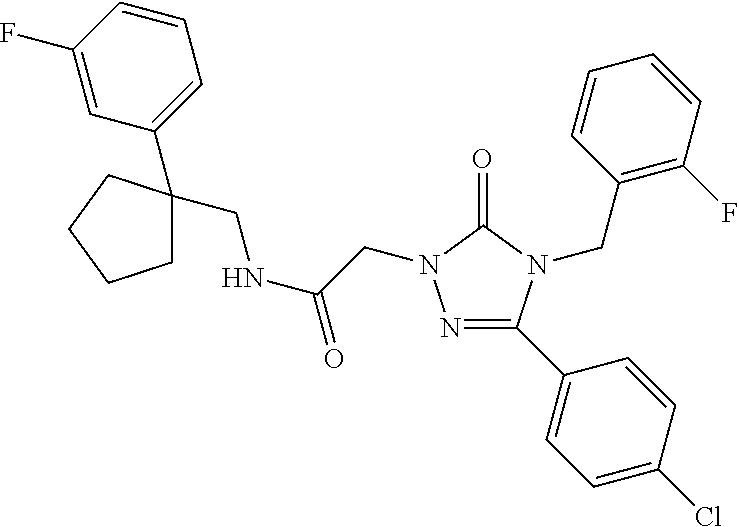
N1=C(C2=CC=C(Cl)C=C2)N(CC2=C(F)C=CC=C2)C(=O)N1CC(=O)NCC1(C2=CC=CC(F)=C2)CCCC1
